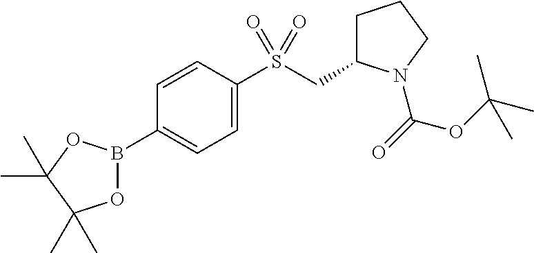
C1=C(S(CC2CCCN2C(OC(C)(C)C)=O)(=O)=O)C=CC(B2OC(C)(C)C(C)(C)O2)=C1
